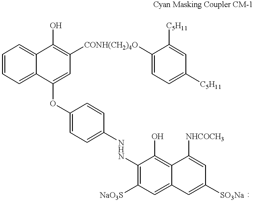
C1=CC=C2C(=C1)C(O)=C([CONH(CH2)4O]C1=CC=C([C5H11])C=C1[C5H11])C=C2OC1=CC=C([NHN]C2=C([NaO3S])C=C3C(=C2O)C([NHCOCH3])=CC([SO3Na])=C3)C=C1
